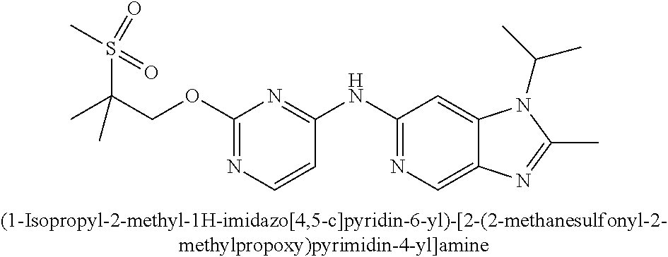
CC1=NC2=CN=C(NC3=NC(OCC(S(=O)(C)=O)(C)C)=NC=C3)C=C2N1C(C)C
